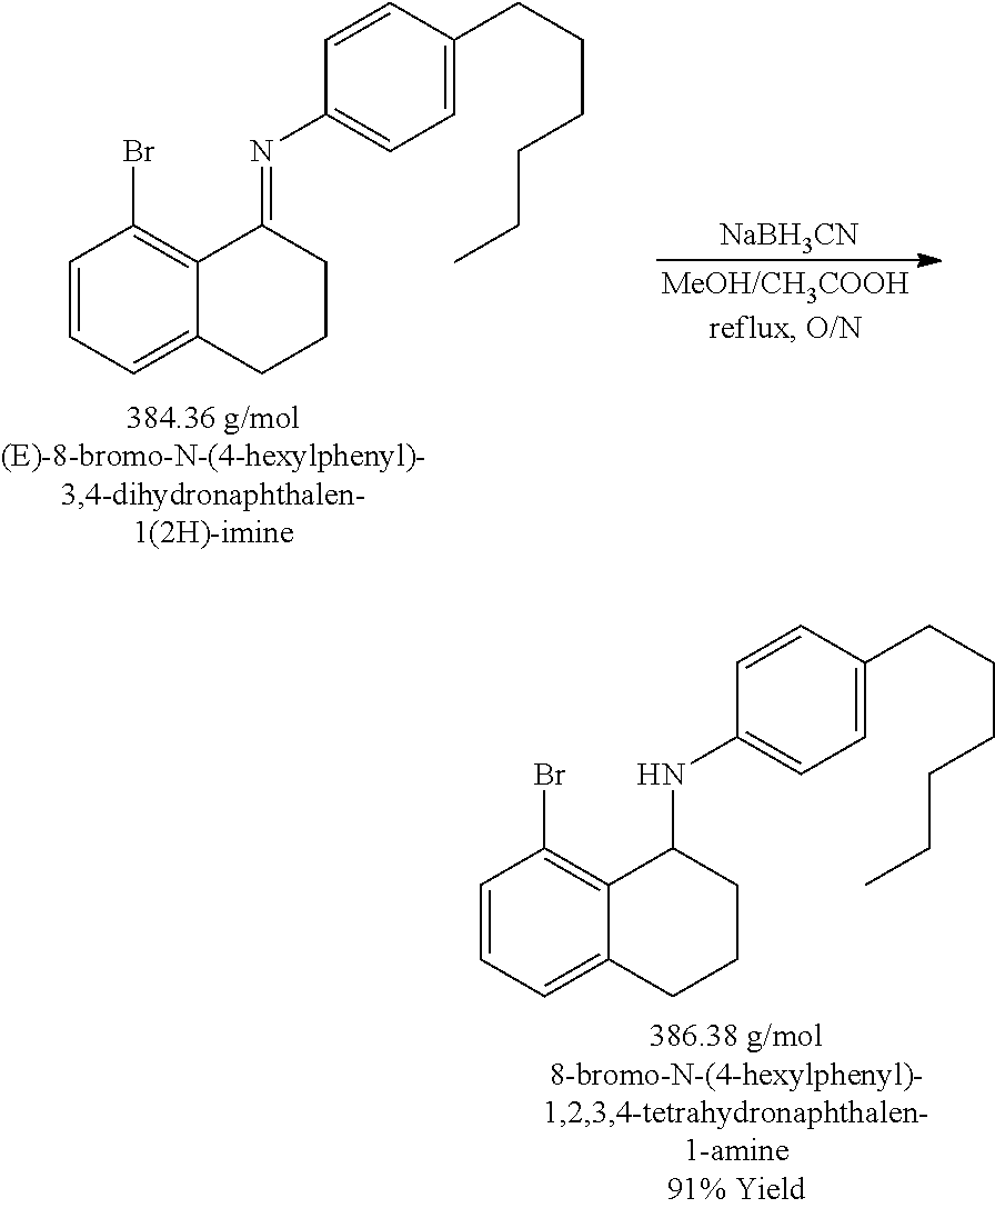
C1=CC=C2C(=C1Br)C(NC1=CC=C(CCCCCC)C=C1)CCC2.C1=CC=C2C(=C1Br)C(=NC1=CC=C(CCCCCC)C=C1)CCC2.[NaBH3CN]
